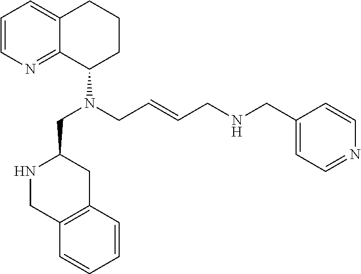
C1=CN=C2C(=C1)CCCC2N(CC1NCC2=C(C1)C=CC=C2)CC=CCNCC1=CC=NC=C1
